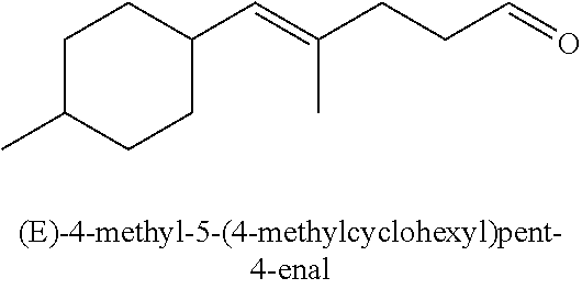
C1C(C)CCC(C=C(CCC=O)C)C1
